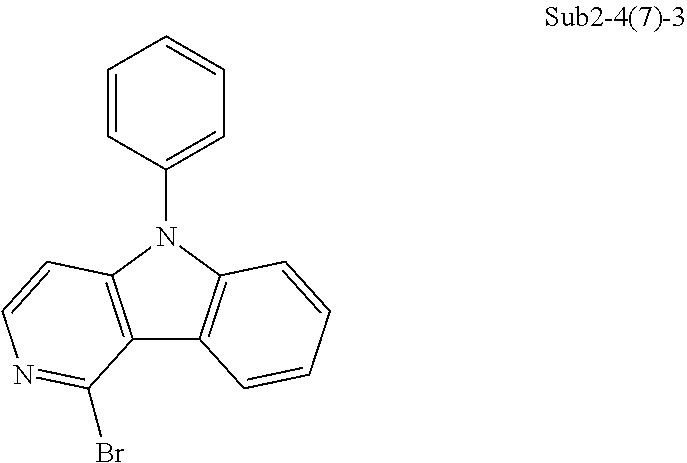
C12=C(C3=C(C=CN=C3Br)N1C1=CC=CC=C1)C=CC=C2
